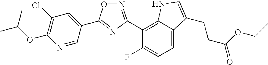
N1=C(C2=C3C(=CC=C2F)C(CCC(OCC)=O)=CN3)N=C(C2=CC(Cl)=C(OC(C)C)N=C2)O1
